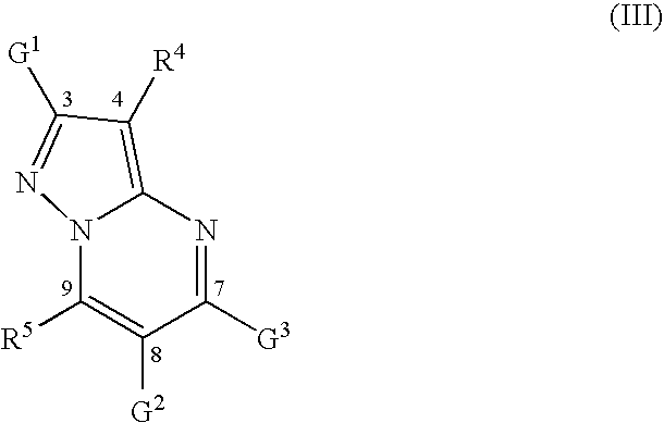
N12C([R5])=C([G2])C([G3])=NC1=C([R4])C([G1])=N2
